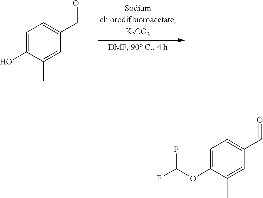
OC1=CC=C(C=O)C=C1C.FC(OC1=CC=C(C=O)C=C1C)F
